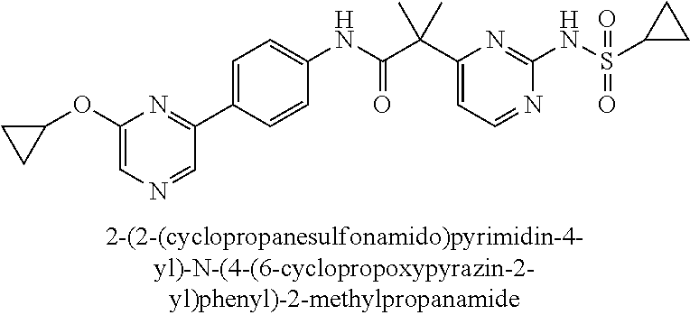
C1(NC(=O)C(C2=CC=NC(NS(=O)(=O)C3CC3)=N2)(C)C)=CC=C(C2=NC(OC3CC3)=CN=C2)C=C1
